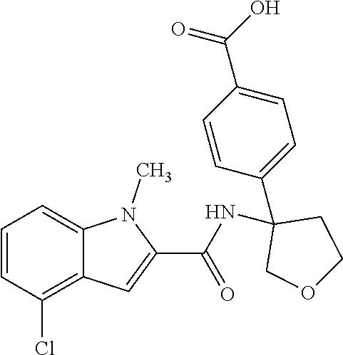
C1=CC(Cl)=C2C(=C1)N(C)C(C(NC1(C3=CC=C(C(=O)O)C=C3)COCC1)=O)=C2
